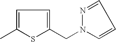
C1=C(C)SC(CN2C=CC=N2)=C1
